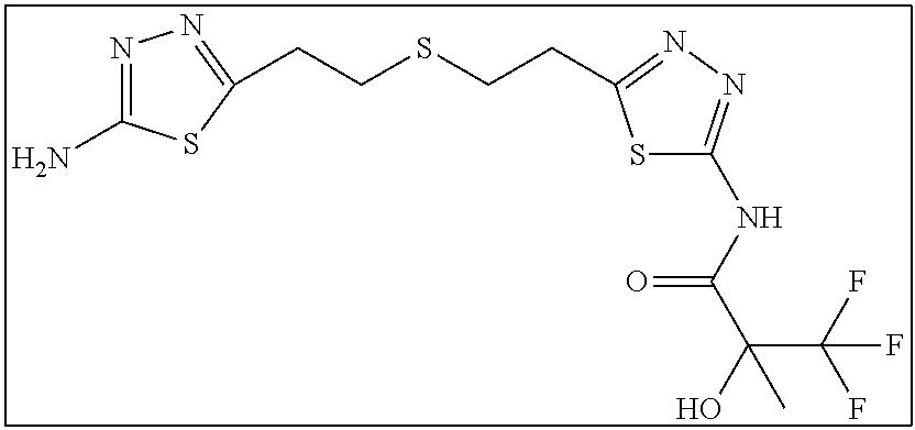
N1=C(N)SC(CCSCCC2=NN=C(NC(C(O)(C(F)(F)F)C)=O)S2)=N1
